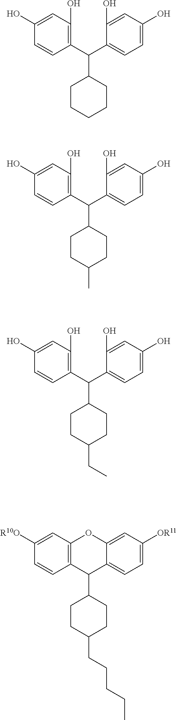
C12=C(C=C([R10O])C=C1)OC1=CC([OR11])=CC=C1C2C1CCC(CCCCC)CC1.C1(C(C2=CC=C(O)C=C2O)C2CCCCC2)=C(O)C=C(O)C=C1.C1(C(C2=CC=C(O)C=C2O)C2CCC(C)CC2)=C(O)C=C(O)C=C1.C1(C(C2=CC=C(O)C=C2O)C2CCC(CC)CC2)=C(O)C=C(O)C=C1
